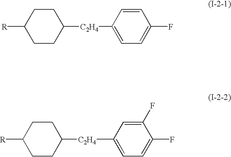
[R]C1CCC([C2H4]C2=CC=C(F)C=C2)CC1.FC1=CC=C([C2H4]C2CCC([R])CC2)C=C1F
